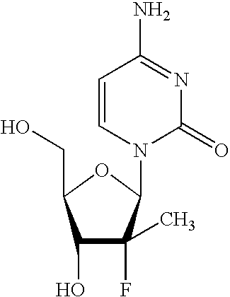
C1(O)C(C)(F)C(N2C(=O)N=C(N)C=C2)OC1CO
